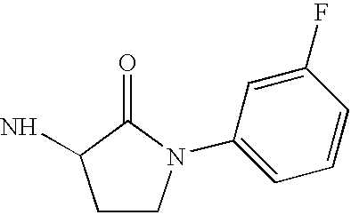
C1CN(C2=CC=CC(F)=C2)C(=O)C1N
